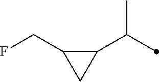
C1(C(C)C)C(CF)C1
